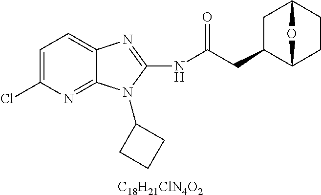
C1=C(Cl)N=C2C(=C1)N=C(NC(CC1C3CCC(C1)O3)=O)N2C1CCC1.[C18H21ClN4O2]
